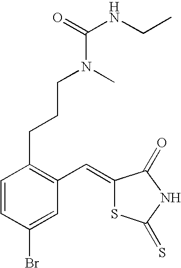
C1=CC(CCCN(C(=O)NCC)C)=C(C=C2SC(=S)NC2=O)C=C1Br
